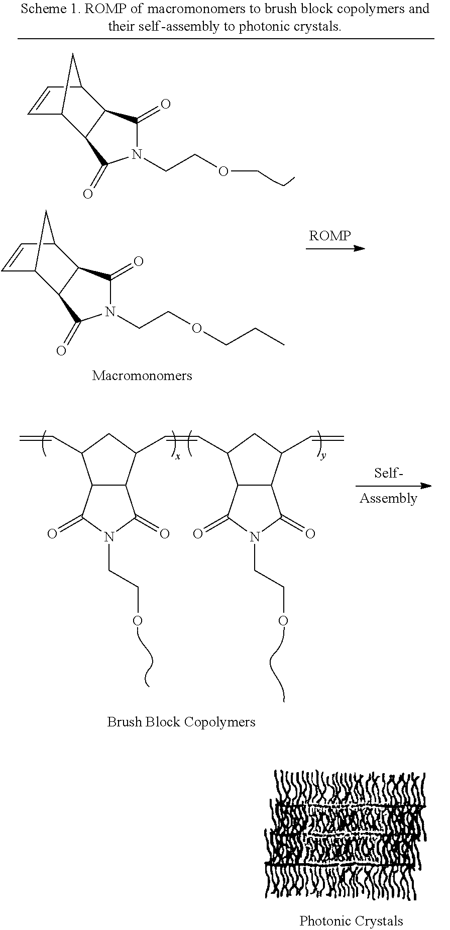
N1(CCOCCC)C(=O)C2C(C1=O)C1C=CC2C1.N1(CCOC)C(=O)C2C(C1=O)C1C=CC2C1.C12C(C(C=CC3C4C(C(C=C)C3)C(=O)N(CCO)C4=O)CC1C=C)C(=O)N(CCO)C2=O
